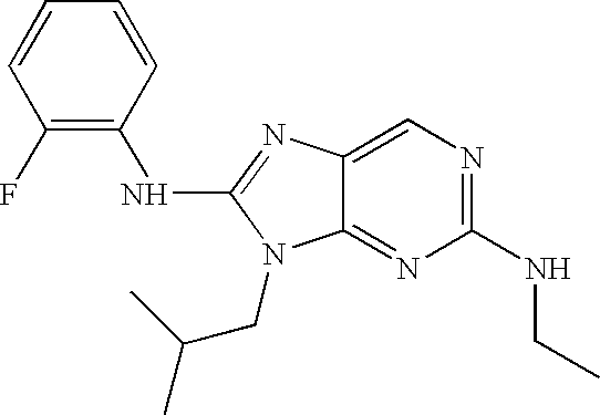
C1(F)=C(NC2=NC3=CN=C(NCC)N=C3N2CC(C)C)C=CC=C1
